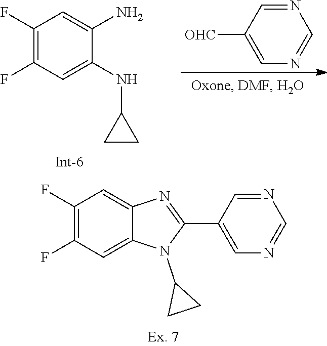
C1=NC=C(C2=NC3=CC(F)=C(F)C=C3N2C2CC2)C=N1.C1(NC2CC2)=CC(F)=C(F)C=C1N.N1=CC([OHC])=CN=C1
